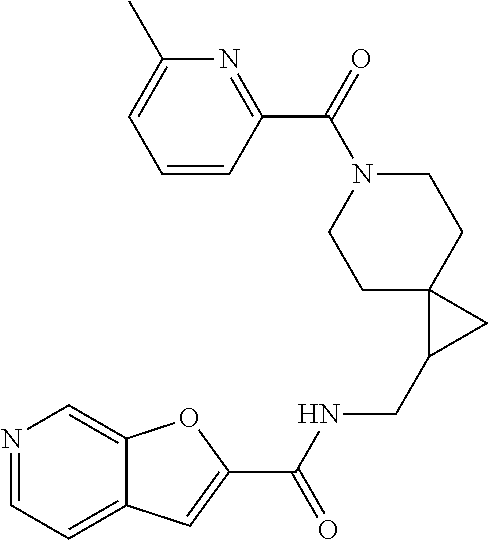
N1=CC=C2C(=C1)OC(C(NCC1CC13CCN(C(C1=NC(C)=CC=C1)=O)CC3)=O)=C2
